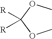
COC(OC)([R])[R]
